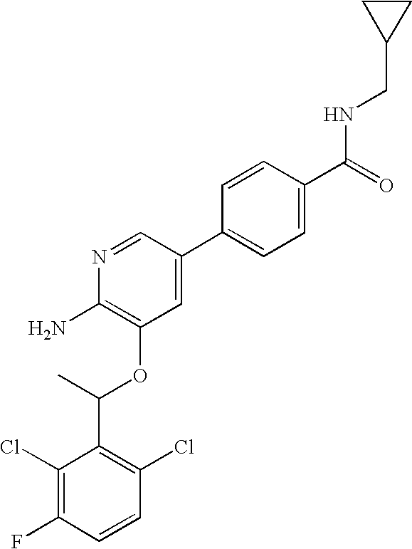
C1(Cl)=C(F)C=CC(Cl)=C1C(C)OC1=C(N)N=CC(C2=CC=C(C(=O)NCC3CC3)C=C2)=C1
